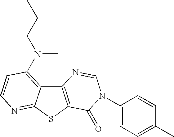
C12=C(SC3=NC=CC(N(CCC)C)=C13)C(=O)N(C1=CC=C(C)C=C1)C=N2
